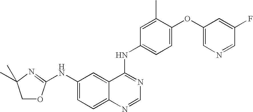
C1(NC2=NC(C)(C)CO2)=CC=C2C(=C1)C(NC1=CC=C(OC3=CN=CC(F)=C3)C(C)=C1)=NC=N2
